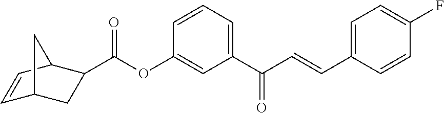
C1(C(C=CC2=CC=C(F)C=C2)=O)=CC=CC(OC(C2CC3C=CC2C3)=O)=C1
